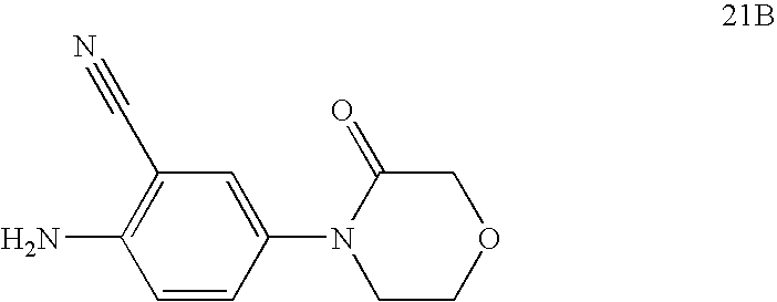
C1=CC(N2CCOCC2=O)=CC(C#N)=C1N
